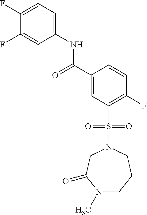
C1(F)=CC=C(NC(=O)C2=CC(S(=O)(=O)N3CC(=O)N(C)CCC3)=C(F)C=C2)C=C1F
